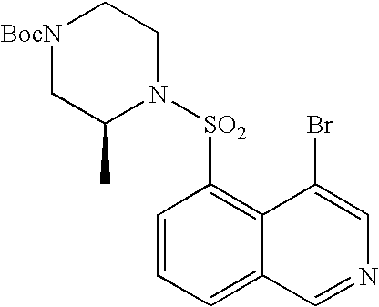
[BocN]1CC(C)N([SO2]C2=C3C(=CC=C2)C=NC=C3Br)CC1
